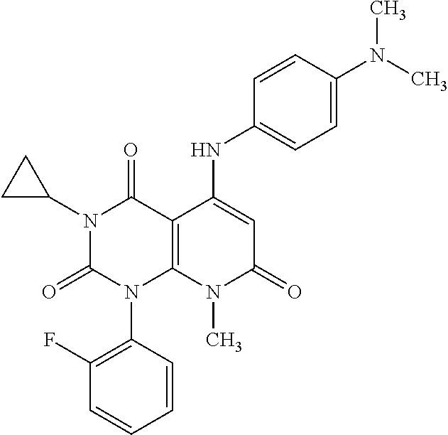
C1=CC(N2C3=C(C(=O)N(C4CC4)C2=O)C(NC2=CC=C(N(C)C)C=C2)=CC(=O)N3C)=C(F)C=C1
